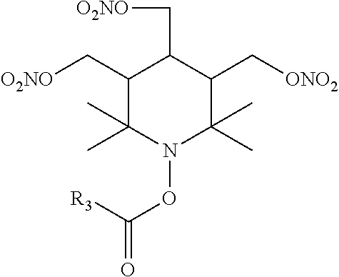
O(C(=O)[R3])N1C(C)(C)C(C[O2NO])C(C[O2NO])C(C[ONO2])C1(C)C
